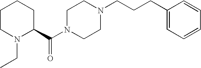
C1CN(CC)C(C(N2CCN(CCCC3=CC=CC=C3)CC2)=O)CC1
